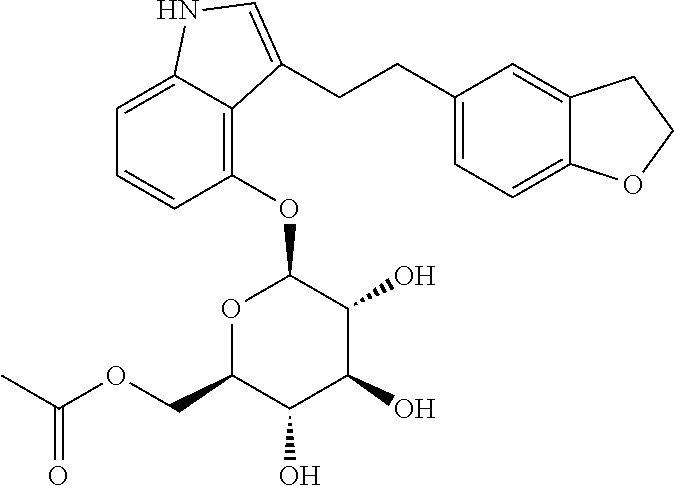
C1=C2C(=C(OC3OC(COC(C)=O)C(O)C(O)C3O)C=C1)C(CCC1=CC=C3C(=C1)CCO3)=CN2
